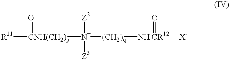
[R11][CNH(CH2)p]([N+]([(CH2)q][NH CR12]=O)([Z2])[Z3])=O.[X-]
